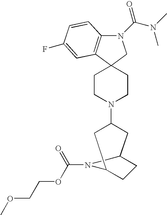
N1(C(=O)N(C)C)C2=C(C3(C1)CCN(C1CC4CCC(C1)N4C(=O)OCCOC)CC3)C=C(F)C=C2
